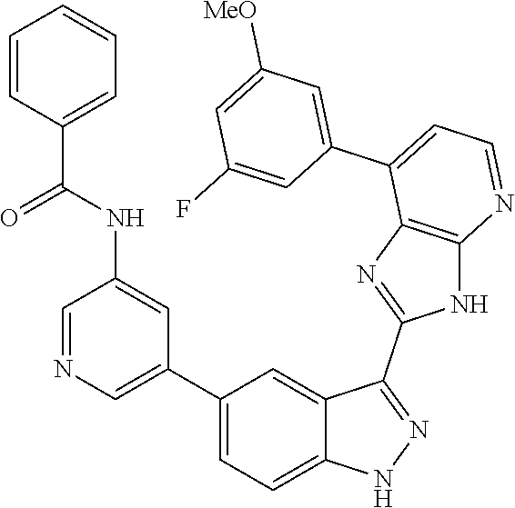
C1=NC=C(C2=CC=C3C(=C2)C(C2=NC4=C(N2)N=CC=C4C2=CC([MeO])=CC(F)=C2)=NN3)C=C1NC(C1=CC=CC=C1)=O
